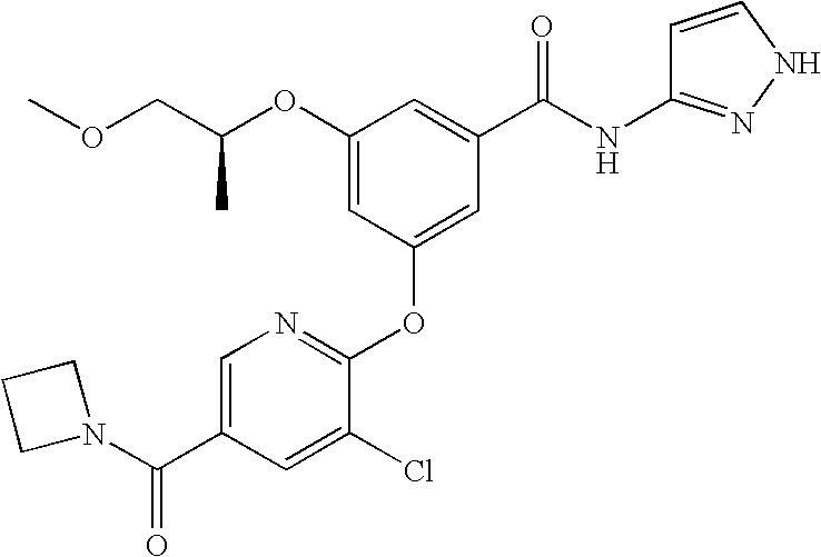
COCC(OC1=CC(OC2=NC=C(C(N3CCC3)=O)C=C2Cl)=CC(C(=O)NC2=NNC=C2)=C1)C
